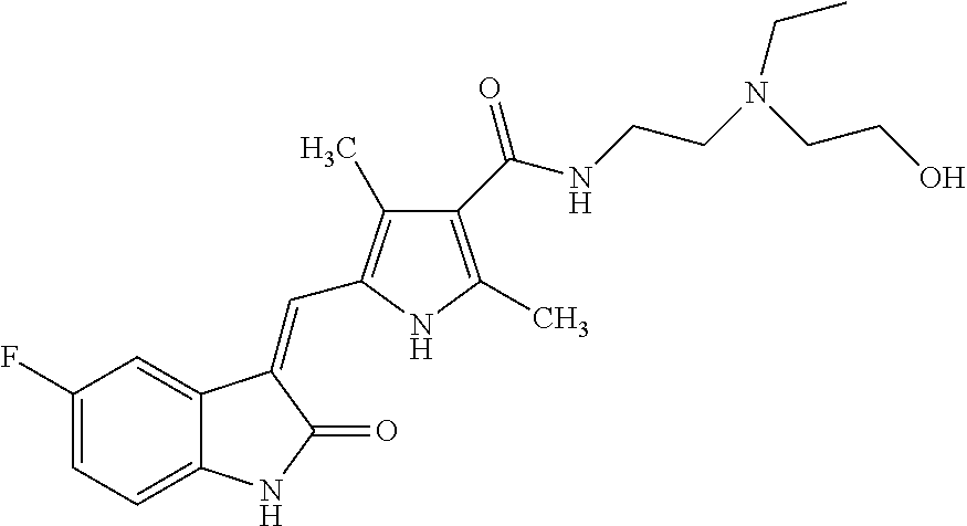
C1(F)=CC=C2C(=C1)C(=CC1=C(C)C(C(NCCN(CCO)CC)=O)=C(C)N1)C(=O)N2
